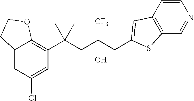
C12=CC(Cl)=CC(C(CC(CC3=CC4=C(C=NC=C4)S3)([CF3])O)(C)C)=C1OCC2
